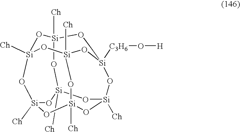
O1[Si]2([Ch])O[Si]3([Ch])O[Si]4([C3H6]O[H])CO[Si]1([Ch])O[Si]1([Ch])O[Si]([Ch])(O2)O[Si]([Ch])(O[Si]([Ch])(O1)O4)O3
